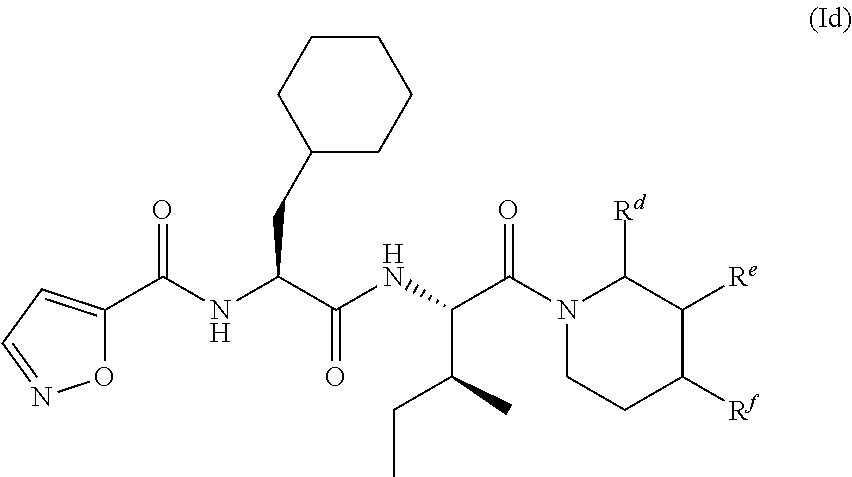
C(NC(C(NC(C(N1C([Rd])C([Re])C([Rf])CC1)=O)C(CC)C)=O)CC1CCCCC1)(=O)C1=CC=NO1
